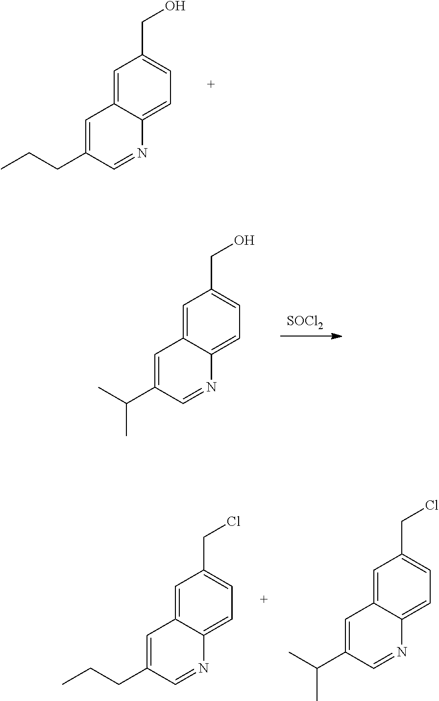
C(O)C1=CC=C2C(=C1)C=C(CCC)C=N2.[SOCl2].C(O)C1=CC=C2C(=C1)C=C(C(C)C)C=N2.C(Cl)C1=CC=C2C(=C1)C=C(CCC)C=N2.C(Cl)C1=CC=C2C(=C1)C=C(C(C)C)C=N2
